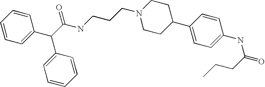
C1=CC=C(C(C(=O)NCCCN2CCC(C3=CC=C(NC(CCC)=O)C=C3)CC2)C2=CC=CC=C2)C=C1
